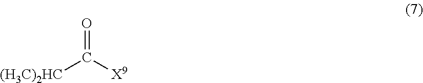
O=C([X9])[(H3C)2HC]
